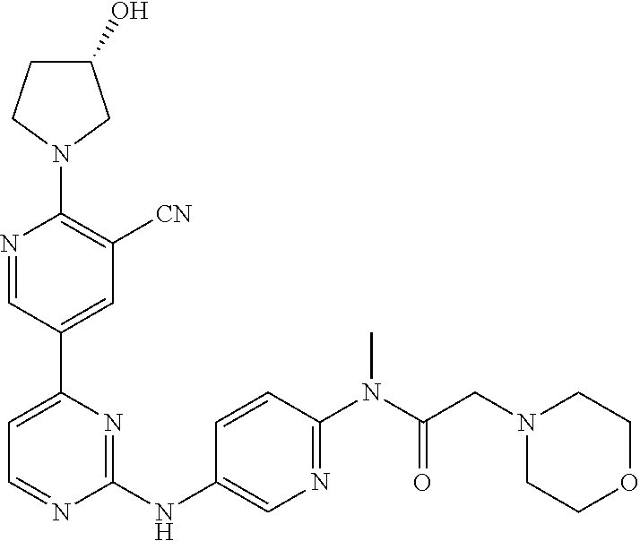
C1(O)CCN(C2=C([CN])C=C(C3=CC=NC(NC4=CN=C(N(C(CN5CCOCC5)=O)C)C=C4)=N3)C=N2)C1
